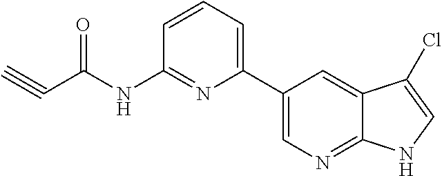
C#CC(NC1=NC(C2=CN=C3C(=C2)C(Cl)=CN3)=CC=C1)=O
